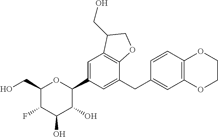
C1(CO)OC(C2=CC3=C(C(CC4=CC5=C(C=C4)OCCO5)=C2)OCC3CO)C(O)C(O)C1F
